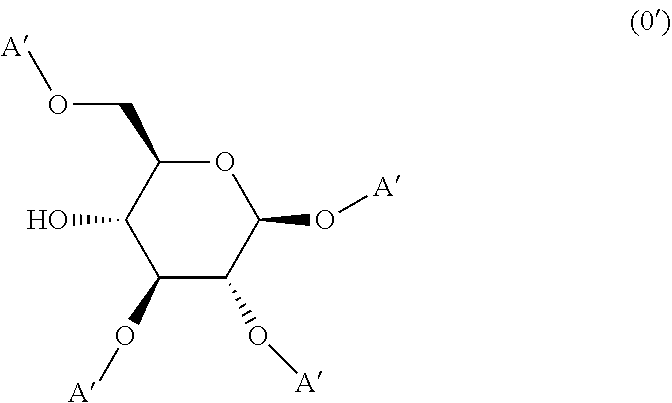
C1(O[A])C(O[A])C(O[A])OC(CO[A])C1O
